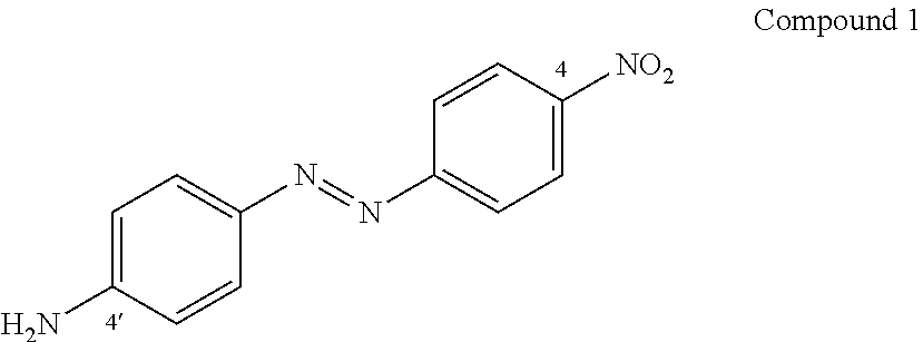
C1(N=NC2=CC=C([NO2])C=C2)=CC=C(N)C=C1
